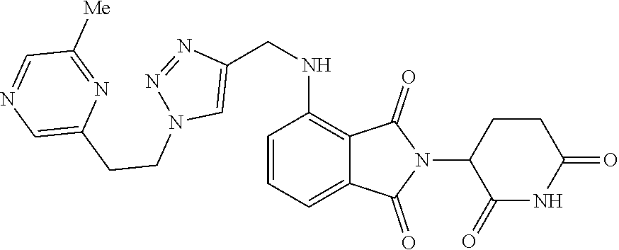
C1=CC=C2C(=C1NCC1=CN(CCC3=CN=CC([Me])=N3)N=N1)C(=O)N(C1C(=O)NC(=O)CC1)C2=O
